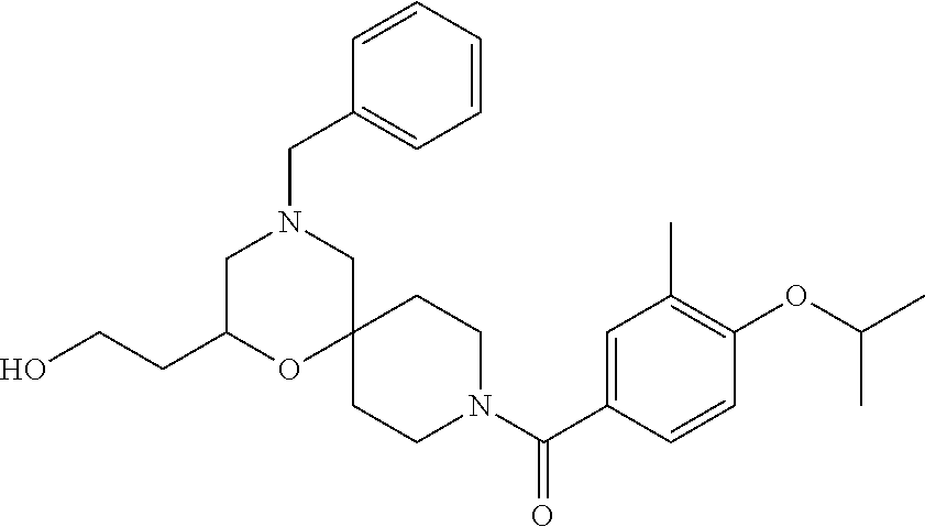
C1=C(C(N2CCC3(CC2)CN(CC2=CC=CC=C2)CC(CCO)O3)=O)C=CC(OC(C)C)=C1C
